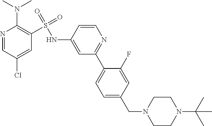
N1=CC(Cl)=CC(S(=O)(=O)NC2=CC(C3=CC=C(CN4CCN(C(C)(C)C)CC4)C=C3F)=NC=C2)=C1N(C)C
